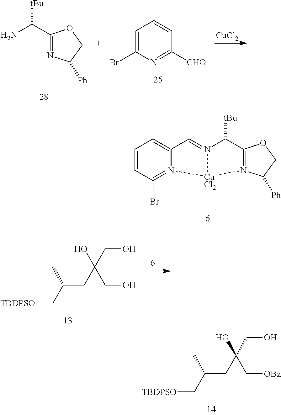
C1(C(N)[tBu])=NC([Ph])CO1.C1=C(Br)N=C([CHO])C=C1.[CuCl2].C1=CC(Br)=N2C(=C1)C=N1[CuCl2]2N2=C(C1[tBu])OCC2[Ph].C(CC(C[TBDPSO])C)(CO)(C[OBz])O.C(CC(C[TBDPSO])C)(CO)(CO)O
